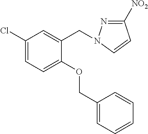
C1(Cl)=CC=C(OCC2=CC=CC=C2)C(CN2N=C([NO2])C=C2)=C1
